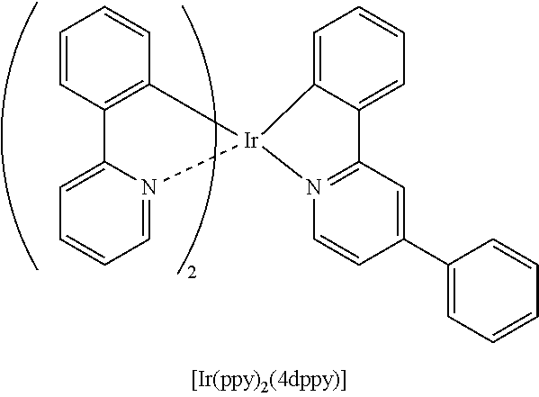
C1(C2=CC3=N(C=C2)[Ir]2(C4=CC=CC=C34)N3=CC=CC=C3C3=C2C=CC=C3)=CC=CC=C1
